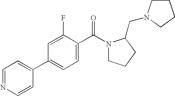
C1=NC=CC(C2=CC=C(C(N3CCCC3CN3CCCC3)=O)C(F)=C2)=C1
